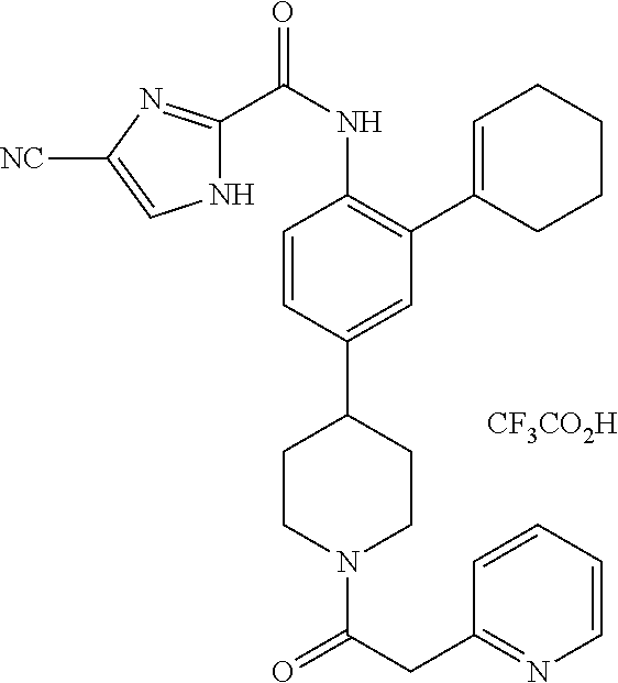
N1C(C(NC2=C(C3=CCCCC3)C=C(C3CCN(C(CC4=NC=CC=C4)=O)CC3)C=C2)=O)=NC([NC])=C1.[CF3CO2H]
